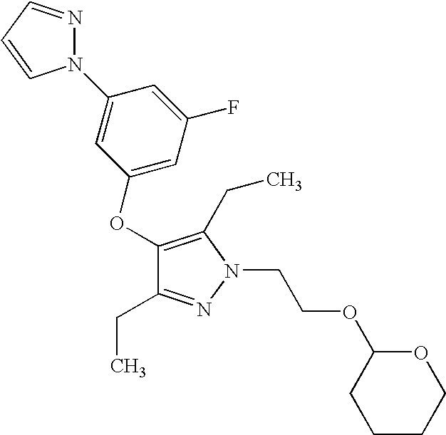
C1(OC2=CC(F)=CC(N3N=CC=C3)=C2)=C(CC)N(CCOC2OCCCC2)N=C1CC
